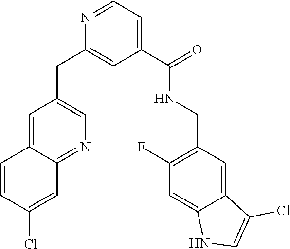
C1=C2C(=NC=C1CC1=CC(C(=O)NCC3=C(F)C=C4C(=C3)C(Cl)=CN4)=CC=N1)C=C(Cl)C=C2
